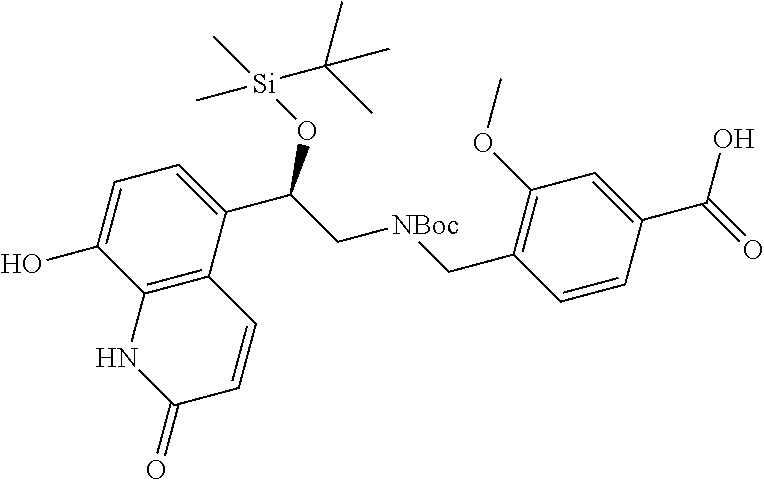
C12=C(C(C(C[NBoc]CC3=C(OC)C=C(C(=O)O)C=C3)O[Si](C)(C)C(C)(C)C)=CC=C1O)C=CC(=O)N2
